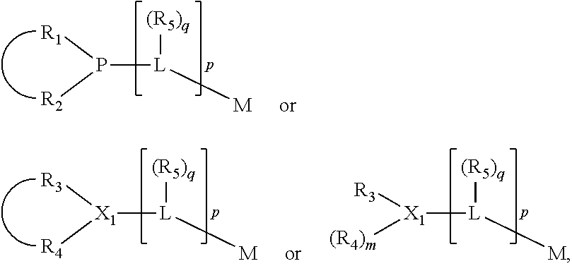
[R3][X1]([R4])[L]([M])[(R5)q].[R3][X1]([(R4)m])[L]([M])[(R5)q].[R1]P([R2])[L]([M])[(R5)q]
